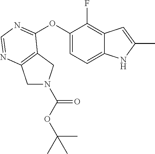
C1(OC2=NC=NC3=C2CN(C(OC(C)(C)C)=O)C3)=CC=C2C(=C1F)C=C(C)N2
